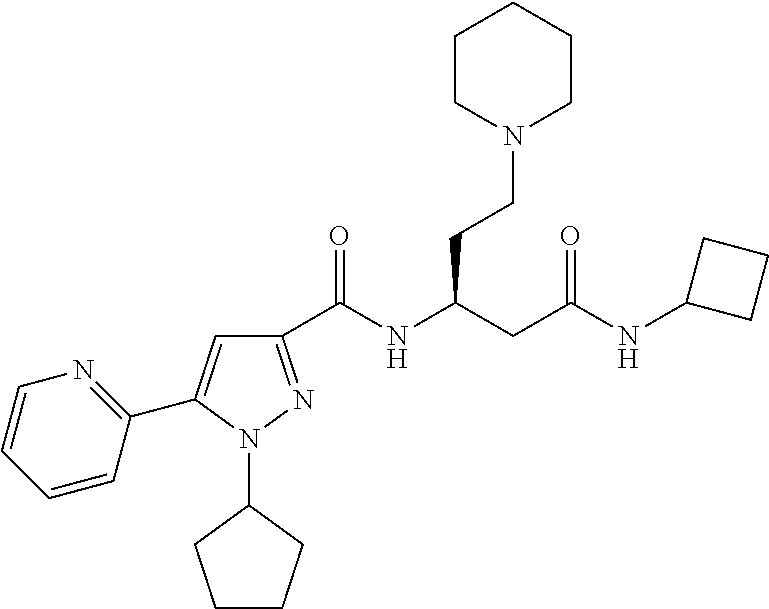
C1(C(NC(CC(NC2CCC2)=O)CCN2CCCCC2)=O)=NN(C2CCCC2)C(C2=NC=CC=C2)=C1
